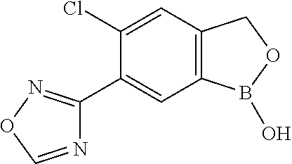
C12=C(C=C(Cl)C(C3=NOC=N3)=C1)COB2O
